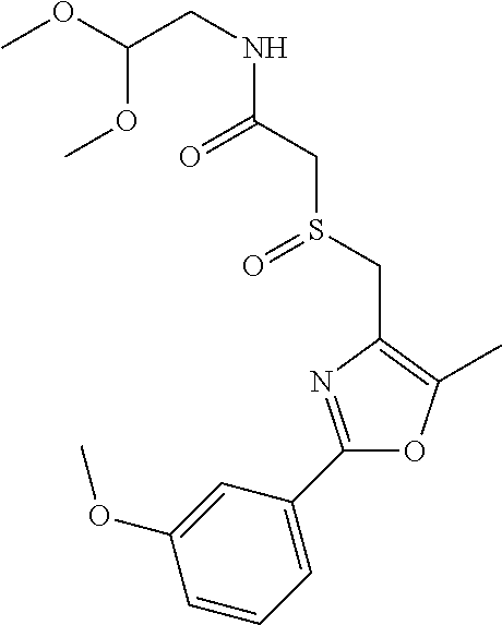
O(C(CNC(CS(CC1=C(C)OC(C2=CC=CC(OC)=C2)=N1)=O)=O)OC)C
